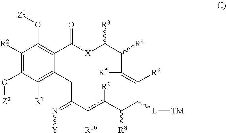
C1([R2])=C(O[Z2])C([R1])=C2C(=C1O[Z1])C(=O)[X]C([R3])C([R4])C([R5])=C([R6])C([L][TM])C([R8])c([R9])c([R10])C(=N[Y])C2
